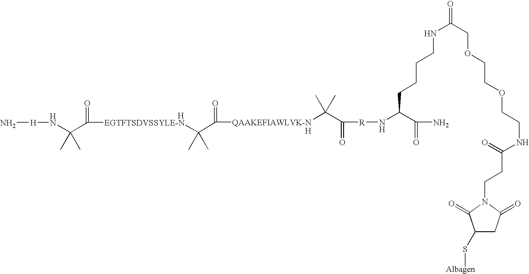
N[H]NC(C)(C)C(=O)[EGTFTSDVSSYLE-N]C(C)(C)C(=O)[QAAKEFIAWLVK-NH]C(C([R]NC(C(N)=O)CCCCNC(COCCOCCNC(=O)CCN1C(=O)CC(S[Albagen])C1=O)=O)=O)(C)C.[H]
